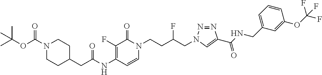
N(C1=C(F)C(=O)N(CCC(CN2N=NC(C(NCC3=CC=CC(OC(F)(F)F)=C3)=O)=C2)F)C=C1)C(=O)CC1CCN(C(OC(C)(C)C)=O)CC1
